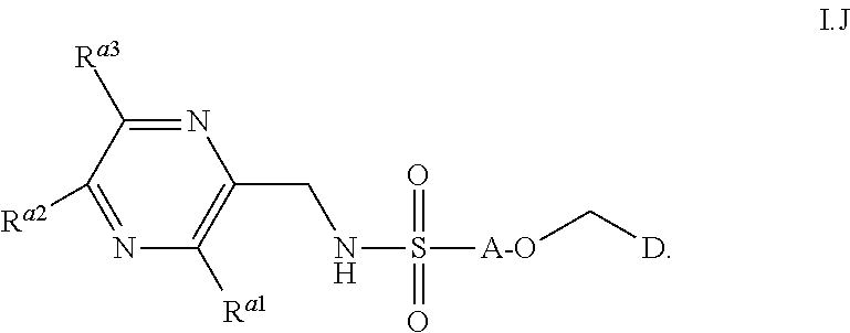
N1=C([Ra3])C([Ra2])=NC([Ra1])=C1CNS(=O)(=O)[A-O]C[D]
